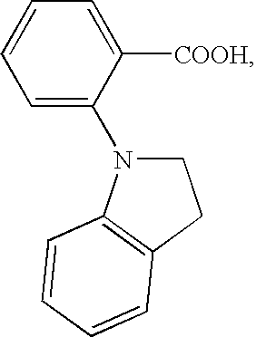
C1=C(N2CCC3=C2C=CC=C3)C([COOH])=CC=C1
